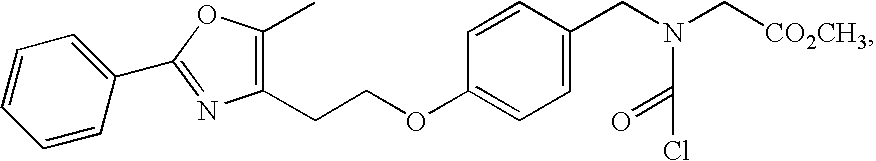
C1=CC(OCCC2=C(C)OC(C3=CC=CC=C3)=N2)=CC=C1CN(C[CO2CH3])C(Cl)=O
